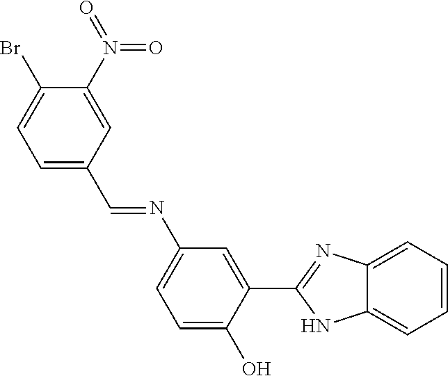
C12=CC=CC=C1NC(C1=CC(N=CC3=CC=C(Br)C(N(=O)=O)=C3)=CC=C1O)=N2
